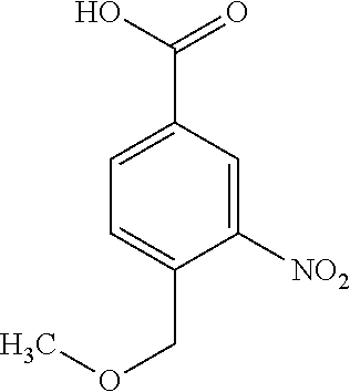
OC(=O)C1=CC=C(COC)C([NO2])=C1
